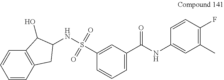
C1(C(NC2=CC(C)=C(F)C=C2)=O)=CC=CC(S(NC2C(O)C3=C(C2)C=CC=C3)(=O)=O)=C1
